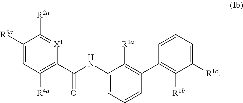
C1=C(NC(C2=C([R4a])C=C([R3a])C([R2a])=[X1]2)=O)C([R1a])=C(C2=C([R1b])C([R1c])=CC=C2)C=C1
